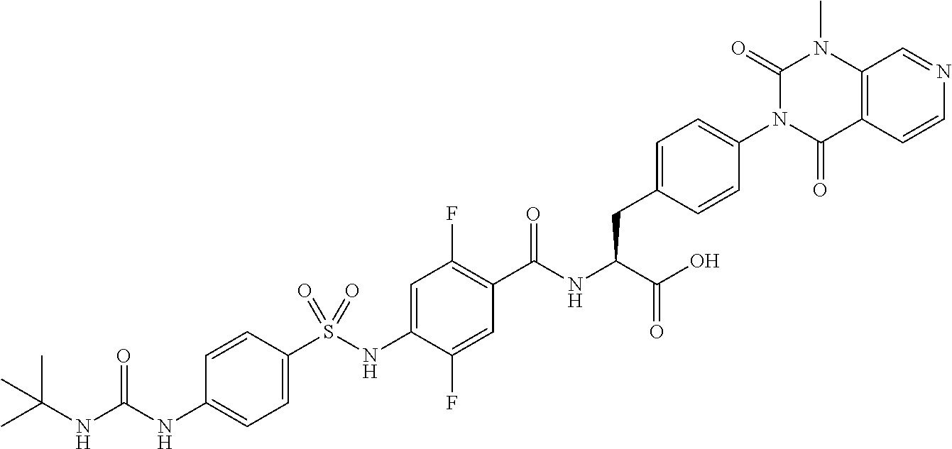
C1=C(S(NC2=CC(F)=C(C(NC(C(O)=O)CC3=CC=C(N4C(=O)C5=C(N(C)C4=O)C=NC=C5)C=C3)=O)C=C2F)(=O)=O)C=CC(NC(NC(C)(C)C)=O)=C1
